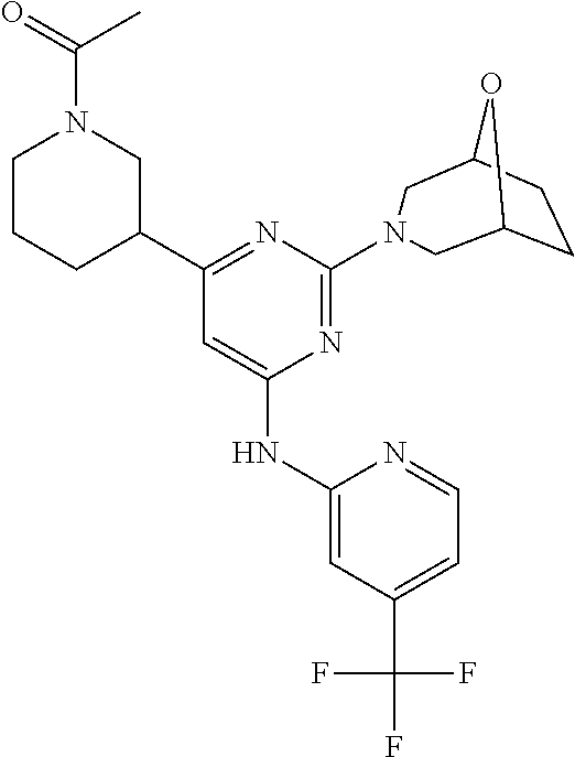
C1CCC(C2=NC(N3CC4CCC(O4)C3)=NC(NC3=CC(C(F)(F)F)=CC=N3)=C2)CN1C(=O)C
